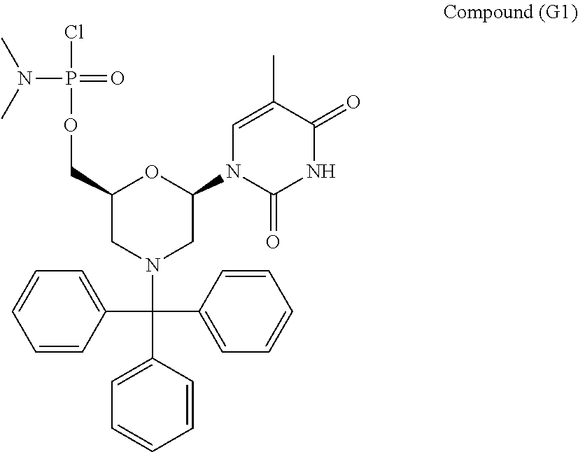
C1(COP(Cl)(N(C)C)=O)CN(C(C2=CC=CC=C2)(C2=CC=CC=C2)C2=CC=CC=C2)CC(N2C(=O)NC(=O)C(C)=C2)O1
